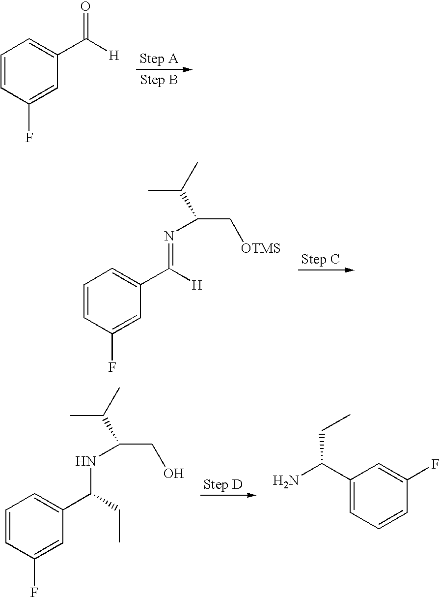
C1=CC(F)=CC(C([H])=O)=C1.C1=CC(F)=CC(C([H])=NC(C[OTMS])C(C)C)=C1.C1=CC(F)=CC(C(CC)NC(CO)C(C)C)=C1.C1(C(N)CC)=CC=CC(F)=C1
